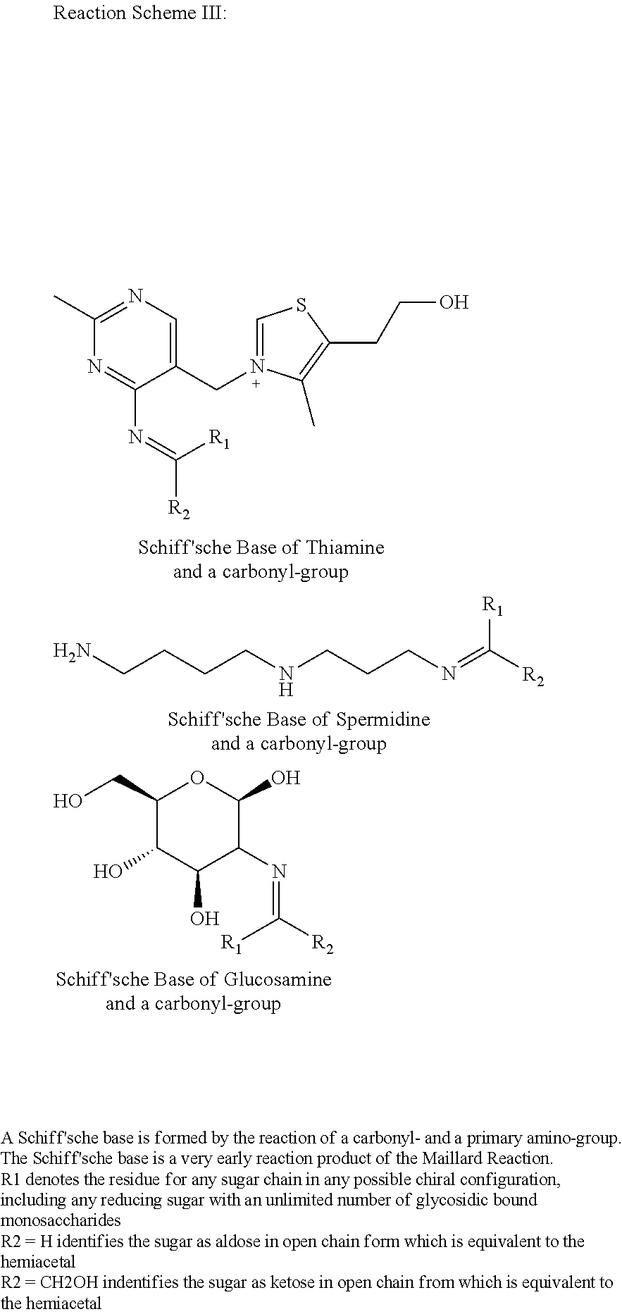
C1(CN2=CSC(CCO)=C2C)=CN=C(C)N=C1N=C([R2])[R1].NCCCCNCCCN=C([R2])[R1].C1(CO)C(O)C(O)C(N=C([R2])[R1])C(O)O1
